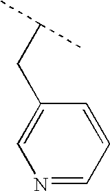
C1=C(CC(C)C)C=CC=N1
